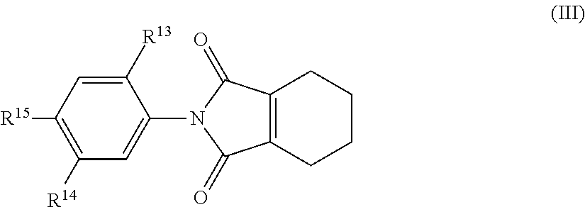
C1([R13])=CC([R15])=C([R14])C=C1N1C(=O)C2=C(C1=O)CCCC2
